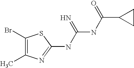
C1(Br)=C(C)N=C(NC(NC(C2CC2)=O)=N)S1
